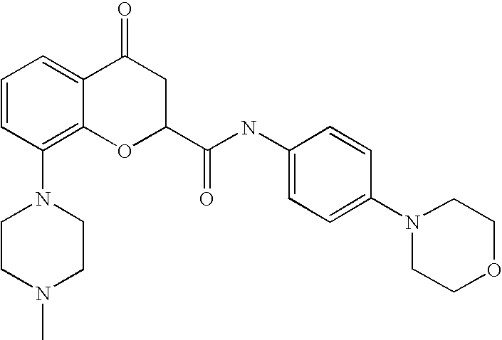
N1(C2=C3C(=CC=C2)C(=O)CC(C(NC2=CC=C(N4CCOCC4)C=C2)=O)O3)CCN(C)CC1
